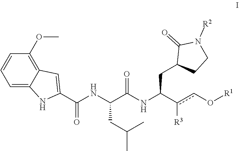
C1=C2C(=C(OC)C=C1)C=C(C(NC(C(NC(CC1CCN([R2])C1=O)c(cO[R1])[R3])=O)CC(C)C)=O)N2
